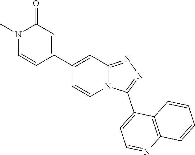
N12C(=NN=C1C1=CC=NC3=C1C=CC=C3)C=C(C1=CC(=O)N(C)C=C1)C=C2
